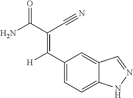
C1=C2C(=CC=C1C(=C(C(N)=O)C#N)[H])NN=C2
